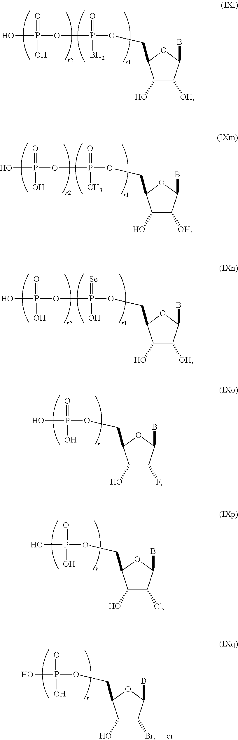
C1(O)C([OH])C(B)OC1COP(OP(O)(=O)O)(=O)B.C1(O)C([OH])C(B)OC1COP(OP(O)(=O)O)(=O)C.C1(O)C([OH])C(B)OC1COP(OP(O)(=O)O)(=[Se])O.C1(O)C(F)C(B)OC1COP(O)(=O)O.C1(O)C(Cl)C(B)OC1COP(O)(=O)O.C1(O)C(Br)C(B)OC1COP(O)(=O)O
